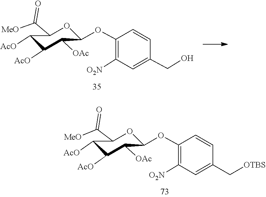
C1([O2N])=C(OC2OC(C(=O)[MeO])C([AcO])C([AcO])C2[OAc])C=CC(C[OTBS])=C1.C1([O2N])=C(OC2OC(C(=O)[MeO])C([AcO])C([AcO])C2[OAc])C=CC(CO)=C1
